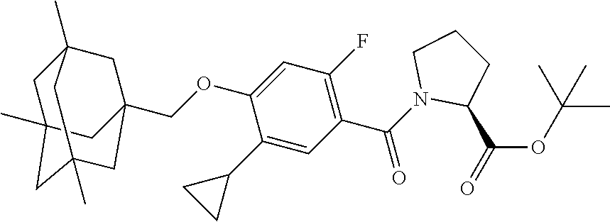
C1(C2CC2)=CC(C(N2C(C(=O)OC(C)(C)C)CCC2)=O)=C(F)C=C1OCC12CC3(C)CC(C)(CC(C)(C1)C3)C2
